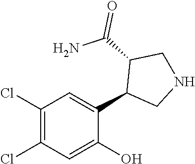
C1(Cl)=C(Cl)C=C(O)C(C2CNCC2C(N)=O)=C1
